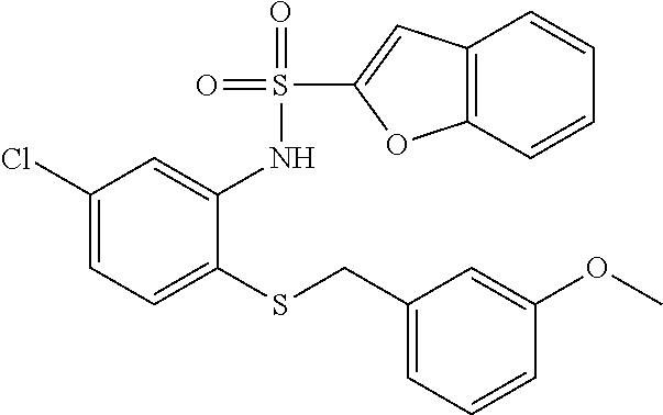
C1(Cl)=CC=C(SCC2=CC=CC(OC)=C2)C(NS(C2=CC3=C(O2)C=CC=C3)(=O)=O)=C1
